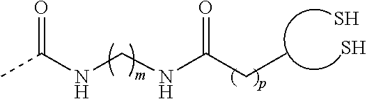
CC(NCNC(CC)=O)=O.S.S
